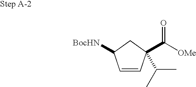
[BocHN]C1C=CC(C(=O)[OMe])(C(C)C)C1
